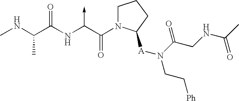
C(NC)(C(NC(C(N1CCCC1[A]N(CC[Ph])C(CNC(=O)C)=O)=O)->C)=O)C
